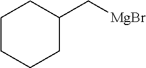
C1CCCC(C[MgBr])C1
